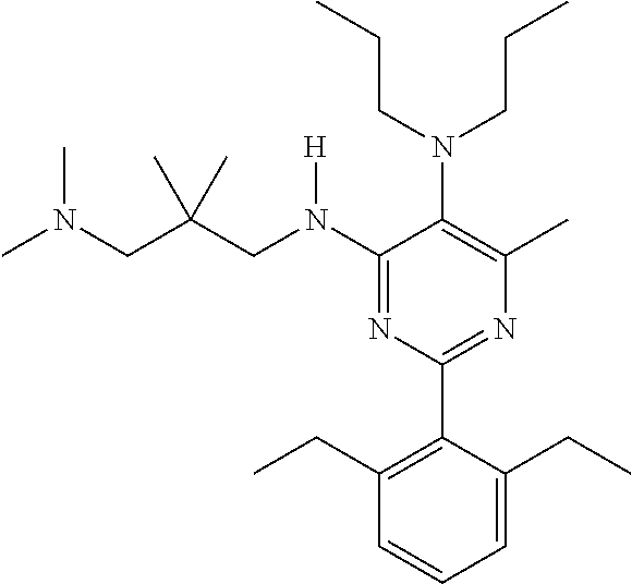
C1(N(CC(CN(C)C)(C)C)[H])=NC(C2=C(CC)C=CC=C2CC)=NC(C)=C1N(CCC)CCC
